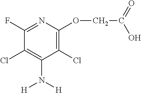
C1(F)=NC(OCC(O)=O)=C(Cl)C(N([H])[H])=C1Cl
